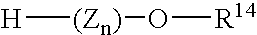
[H][(Zn)]O[R14]
